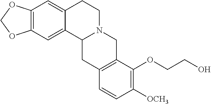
C12=C(C=C3C(=C1)CCN1C3CC3=C(C1)C(OCCO)=C([OCH3])C=C3)OCO2
